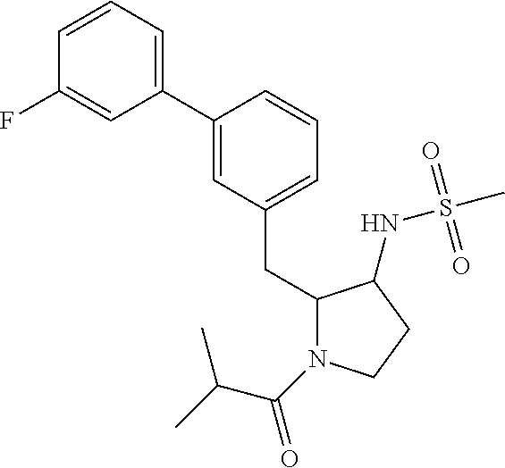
C1(CC2=CC=CC(C3=CC=CC(F)=C3)=C2)N(C(=O)C(C)C)CCC1NS(C)(=O)=O
